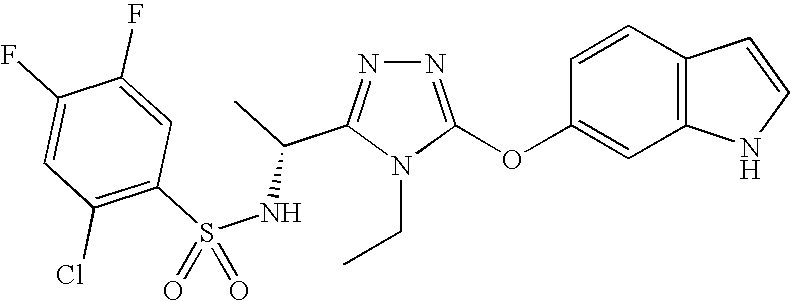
N1=C(OC2=CC3=C(C=C2)C=CN3)N(CC)C(C(C)NS(C2=C(Cl)C=C(F)C(F)=C2)(=O)=O)=N1
